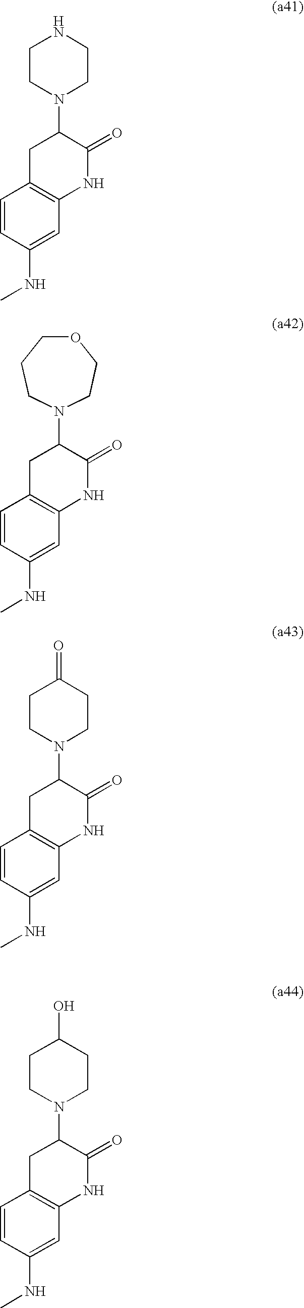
C1=CC(NC)=CC2=C1CC(N1CCNCC1)C(=O)N2.C1=CC(NC)=CC2=C1CC(N1CCOCCC1)C(=O)N2.C1=CC(NC)=CC2=C1CC(N1CCC(=O)CC1)C(=O)N2.C1=CC(NC)=CC2=C1CC(N1CCC(O)CC1)C(=O)N2
